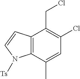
C1(Cl)=C(CCl)C2=C(C(C)=C1)N([Ts])C=C2
